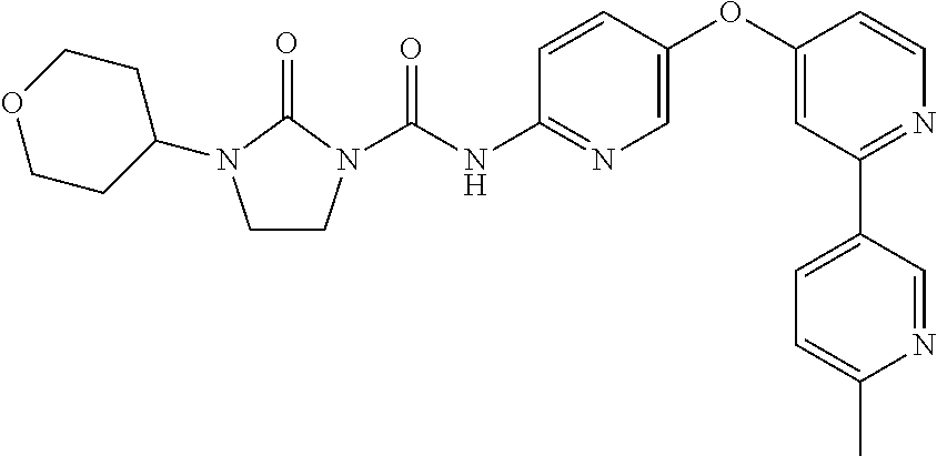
C1CN(C(NC2=NC=C(OC3=CC(C4=CC=C(C)N=C4)=NC=C3)C=C2)=O)C(=O)N1C1CCOCC1
